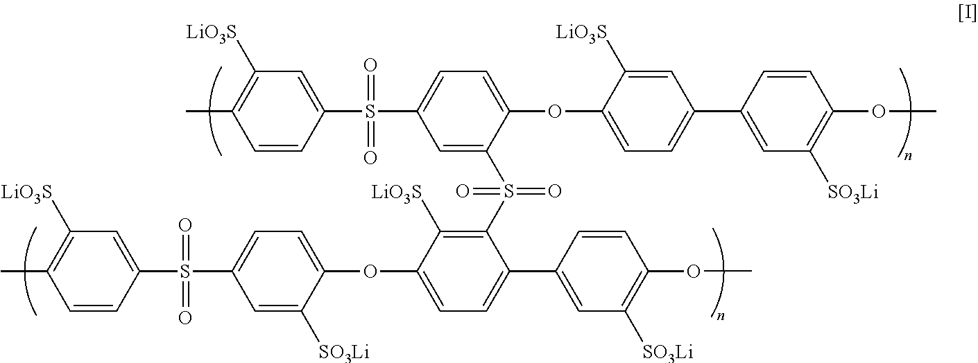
C1=CC(S(C2=CC=C(OC3=CC=C(C4=CC([SO3Li])=C(OC)C=C4)C=C3[LiO3S])C(S(=O)(=O)C3=C([LiO3S])C(OC4=CC=C(S(=O)(=O)C5=CC([LiO3S])=C(C)C=C5)C=C4[SO3Li])=CC=C3C3=CC([SO3Li])=C(OC)C=C3)=C2)(=O)=O)=CC([LiO3S])=C1C
